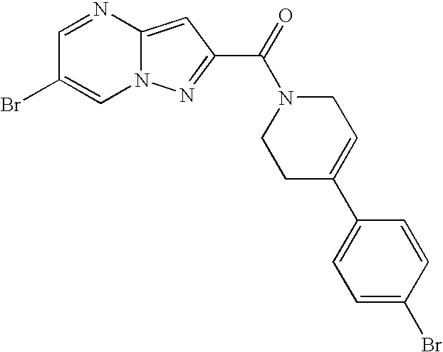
C1=NC2=CC(C(=O)N3CCC(C4=CC=C(Br)C=C4)=CC3)=NN2C=C1Br
